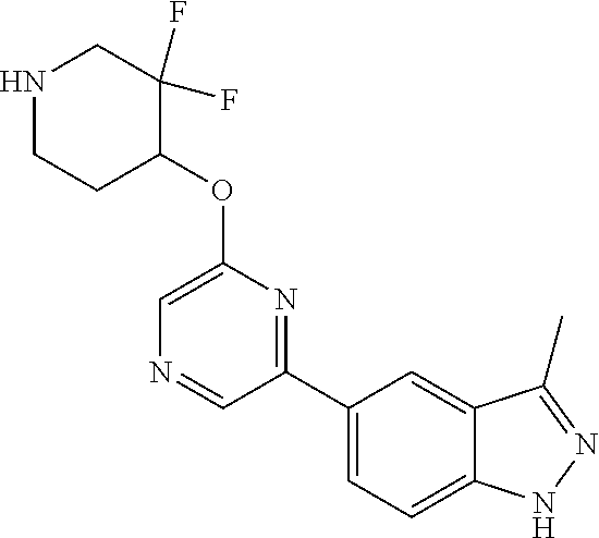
C1(C2=CC=C3C(=C2)C(C)=NN3)=NC(OC2C(F)(F)CNCC2)=CN=C1
